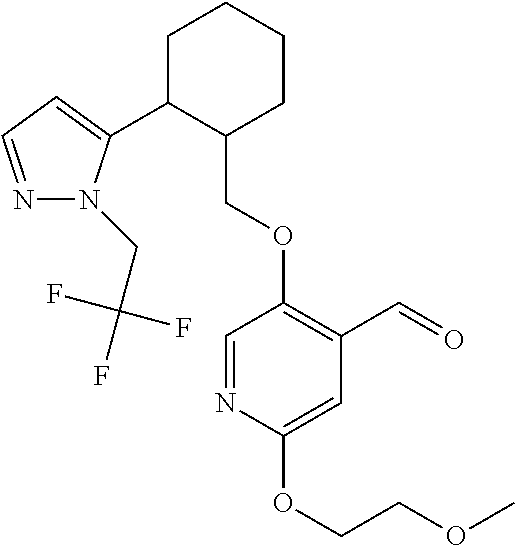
C1C(C2=CC=NN2CC(F)(F)F)C(COC2=C(C=O)C=C(OCCOC)N=C2)CCC1
